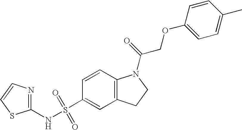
C1=CC2=C(C=C1S(NC1=NC=CS1)(=O)=O)CCN2C(=O)COC1=CC=C(C)C=C1
